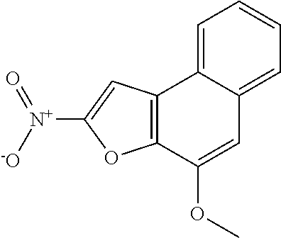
C1([N+]([-O])=O)=CC2=C(O1)C(OC)=CC1=CC=CC=C21
